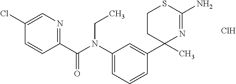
C1(Cl)=CN=C(C(N(C2=CC=CC(C3(C)N=C(N)SCC3)=C2)CC)=O)C=C1.Cl
